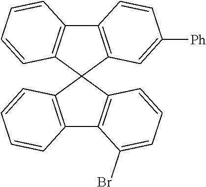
C12=C(C=CC=C1)C1(C3=C2C(Br)=CC=C3)C2=C(C3=C1C=CC=C3)C=CC([Ph])=C2
